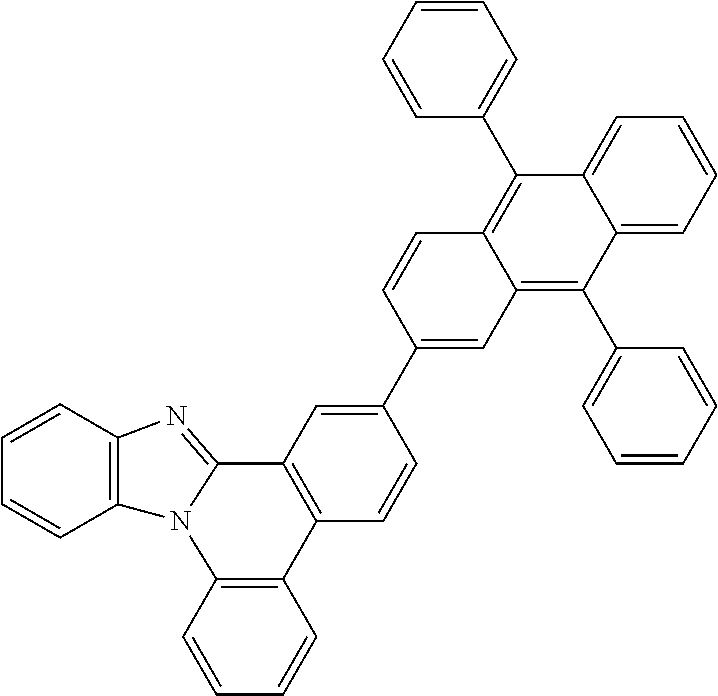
C1=CC2=C(C=C1)N1C(=NC3=C1C=CC=C3)C1=C2C=CC(C2=CC3=C(C4=CC=CC=C4)C4=CC=CC=C4C(C4=CC=CC=C4)=C3C=C2)=C1
